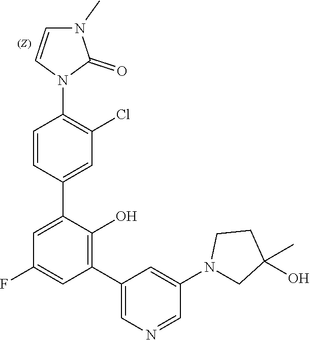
N1(C2=CC(C3=C(O)C(C4=CC(Cl)=C(N5C=CN(C)C5=O)C=C4)=CC(F)=C3)=CN=C2)CC(C)(O)CC1
